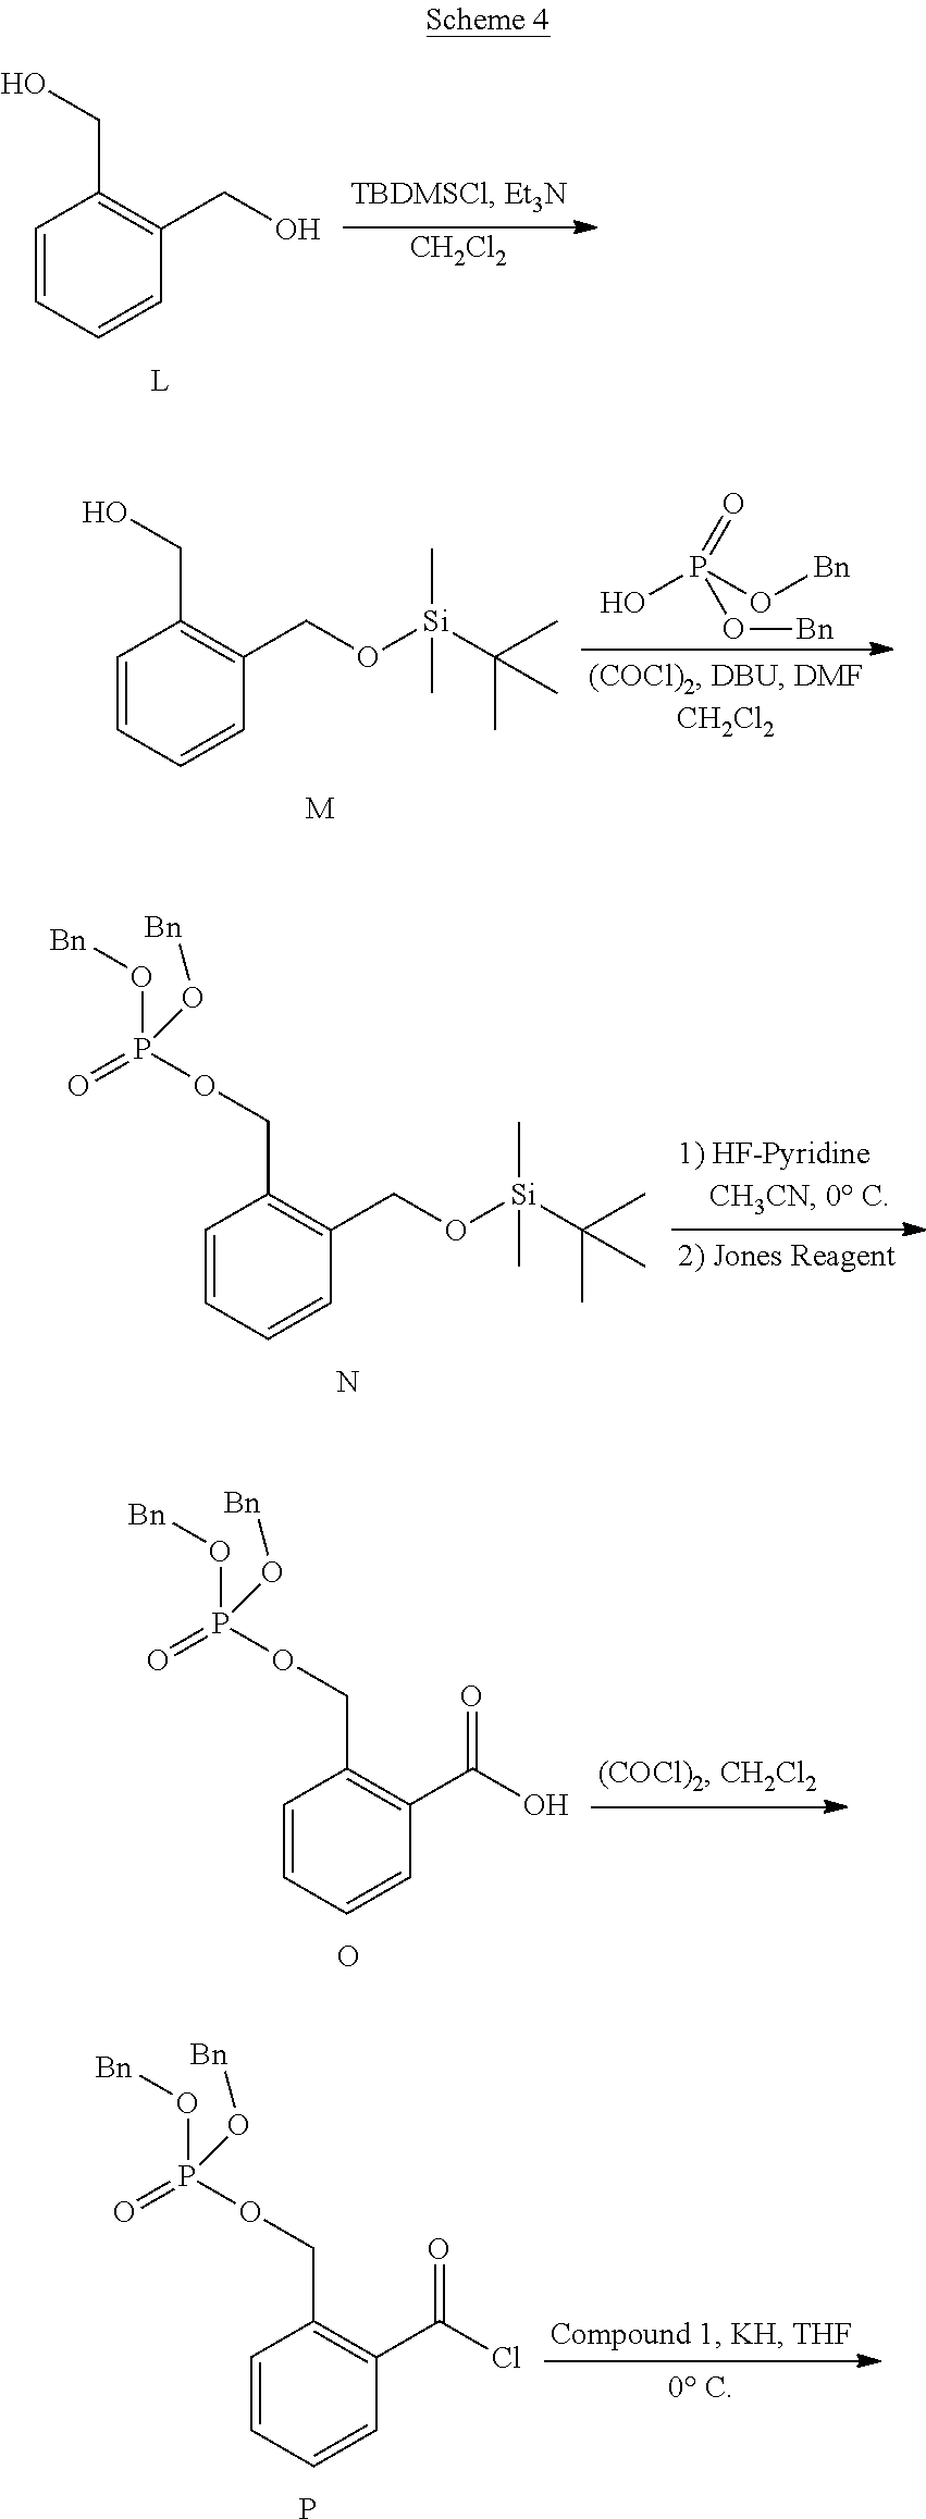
C1=CC=CC(CO)=C1CO.[CH2Cl2].C1=CC=CC(CO[Si](C(C)(C)C)(C)C)=C1CO.[M].OP(O[Bn])(=O)O[Bn].C1=CC=CC(CO[Si](C(C)(C)C)(C)C)=C1COP(=O)(O[Bn])O[Bn].N.C1=CC=CC(C(O)=O)=C1COP(=O)(O[Bn])O[Bn].O.C1=CC=CC(C(Cl)=O)=C1COP(=O)(O[Bn])O[Bn].P
